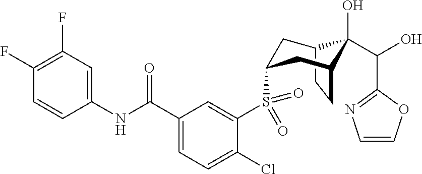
C12CCC(CC(S(C3=CC(C(NC4=CC(F)=C(F)C=C4)=O)=CC=C3Cl)(=O)=O)C1)C2(O)C(O)C1=NC=CO1
